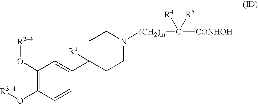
C1CN([(CH2)m]C([CONHOH])([R4])[R5])CCC1(C1=CC(O[R24])=C(O[R34])C=C1)[R1]
